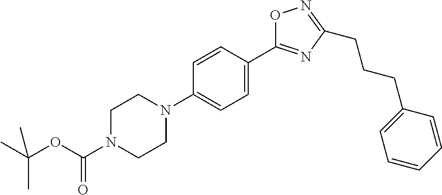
C1=CC(N2CCN(C(OC(C)(C)C)=O)CC2)=CC=C1C1=NC(CCCC2=CC=CC=C2)=NO1
